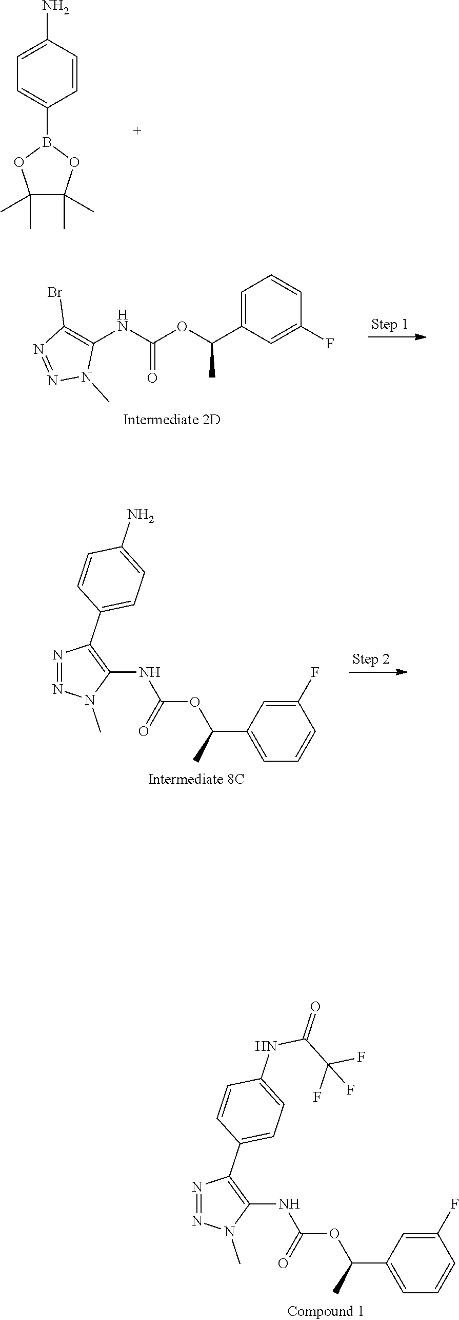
C1=CC(N)=CC=C1B1OC(C)(C)C(C)(C)O1.C1(F)=CC(C(C)OC(=O)NC2=C(Br)N=NN2C)=CC=C1.N1=NN(C)C(NC(=O)OC(C2=CC=CC(F)=C2)C)=C1C1=CC=C(N)C=C1.N1=NN(C)C(NC(=O)OC(C2=CC=CC(F)=C2)C)=C1C1=CC=C(NC(C(F)(F)F)=O)C=C1
